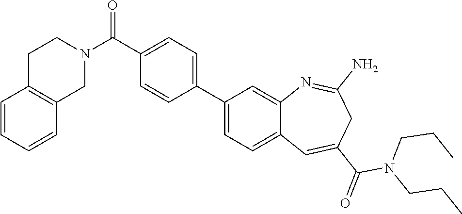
C12=C(CCN(C(=O)C3=CC=C(C4=CC=C5C(=C4)N=C(N)CC(C(N(CCC)CCC)=O)=C5)C=C3)C1)C=CC=C2
